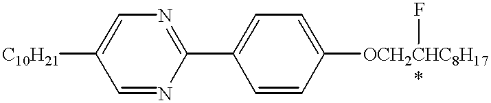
[C10H21]C1=CN=C(C2=CC=C([OCH2CHC8H17]F)C=C2)N=C1
